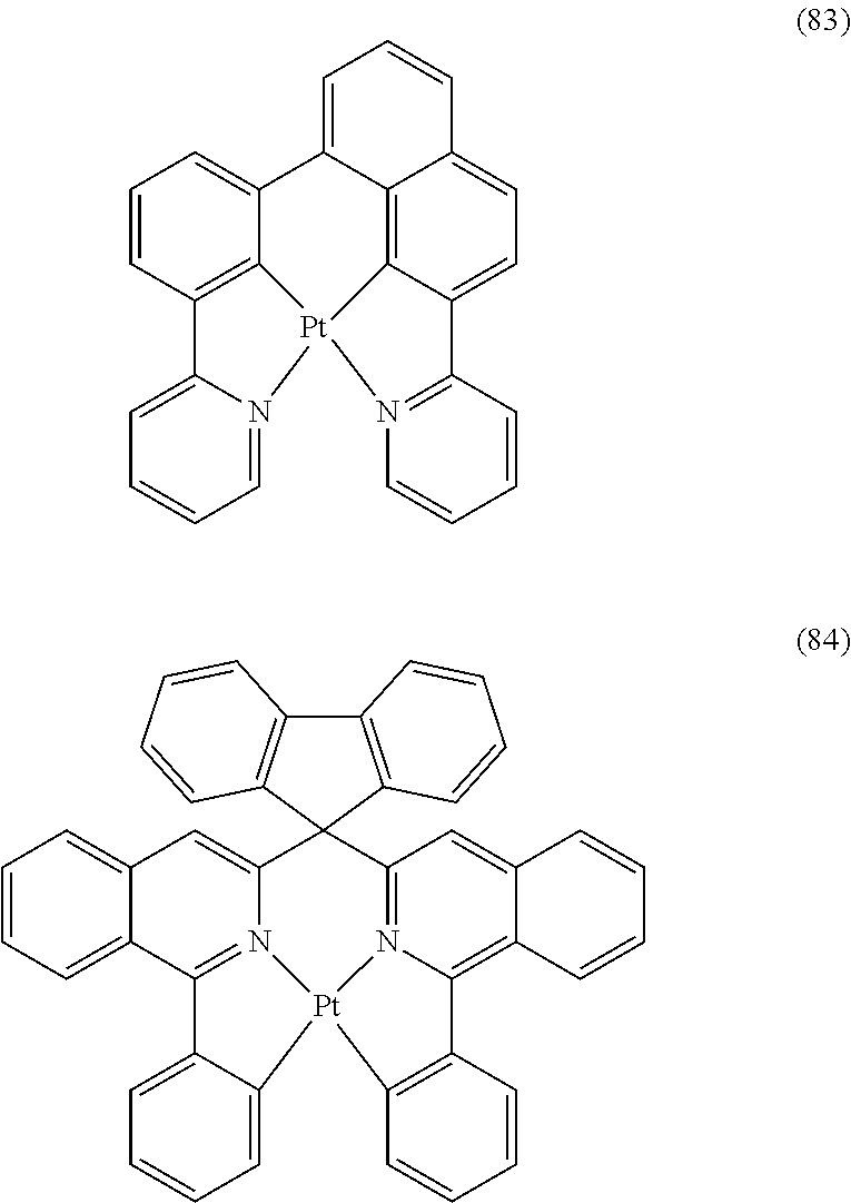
C1=CC2=C3C(=C1)C1=CC=CC4=CC=C5C(=C14)[Pt]3(N1=C5C=CC=C1)N1=CC=CC=C21.C12=CC=CC=C1C1=N3C(=C2)C2(C4=N5C(=C6C(=C4)C=CC=C6)C4=C([Pt]35C3=CC=CC=C13)C=CC=C4)C1=C(C3=C2C=CC=C3)C=CC=C1
